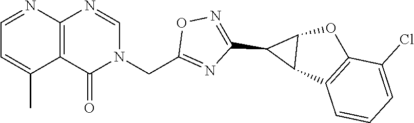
C12=C(N=CN(CC3=NC(C4C5C4OC4=C5C=CC=C4Cl)=NO3)C1=O)N=CC=C2C
